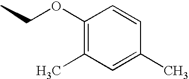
C1(OCC)=C(C)C=C(C)C=C1
